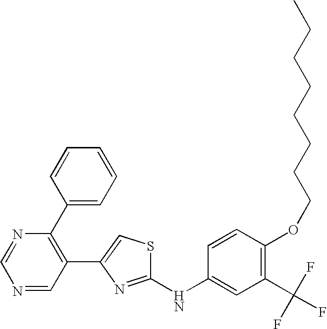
C1(NC2=CC(C(F)(F)F)=C(OCCCCCCCC)C=C2)=NC(C2=C(C3=CC=CC=C3)N=CN=C2)=CS1
